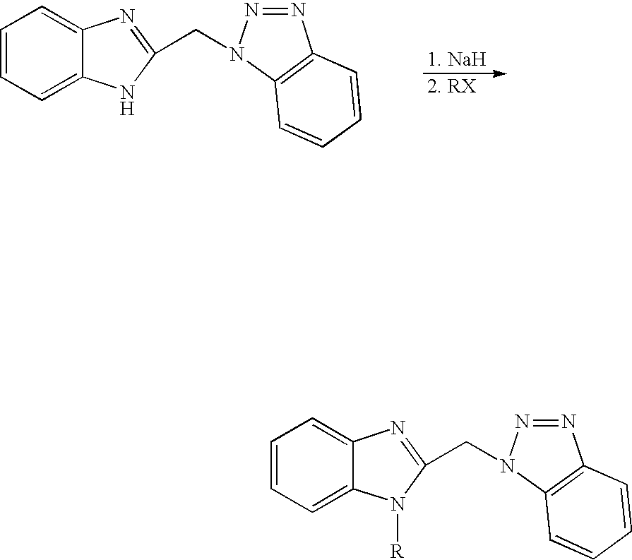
C1=CC=C2C(=C1)N=C(CN1N=NC3=C1C=CC=C3)N2.C1=CC=C2C(=C1)N=C(CN1N=NC3=C1C=CC=C3)N2[R]
